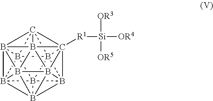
B1234B567B189B21%10B2%11%12B%13%14%15B58(B912%13)C6%141([R1][Si]([OR4])([OR3])[OR5])C372B%11%151B4%102%12
